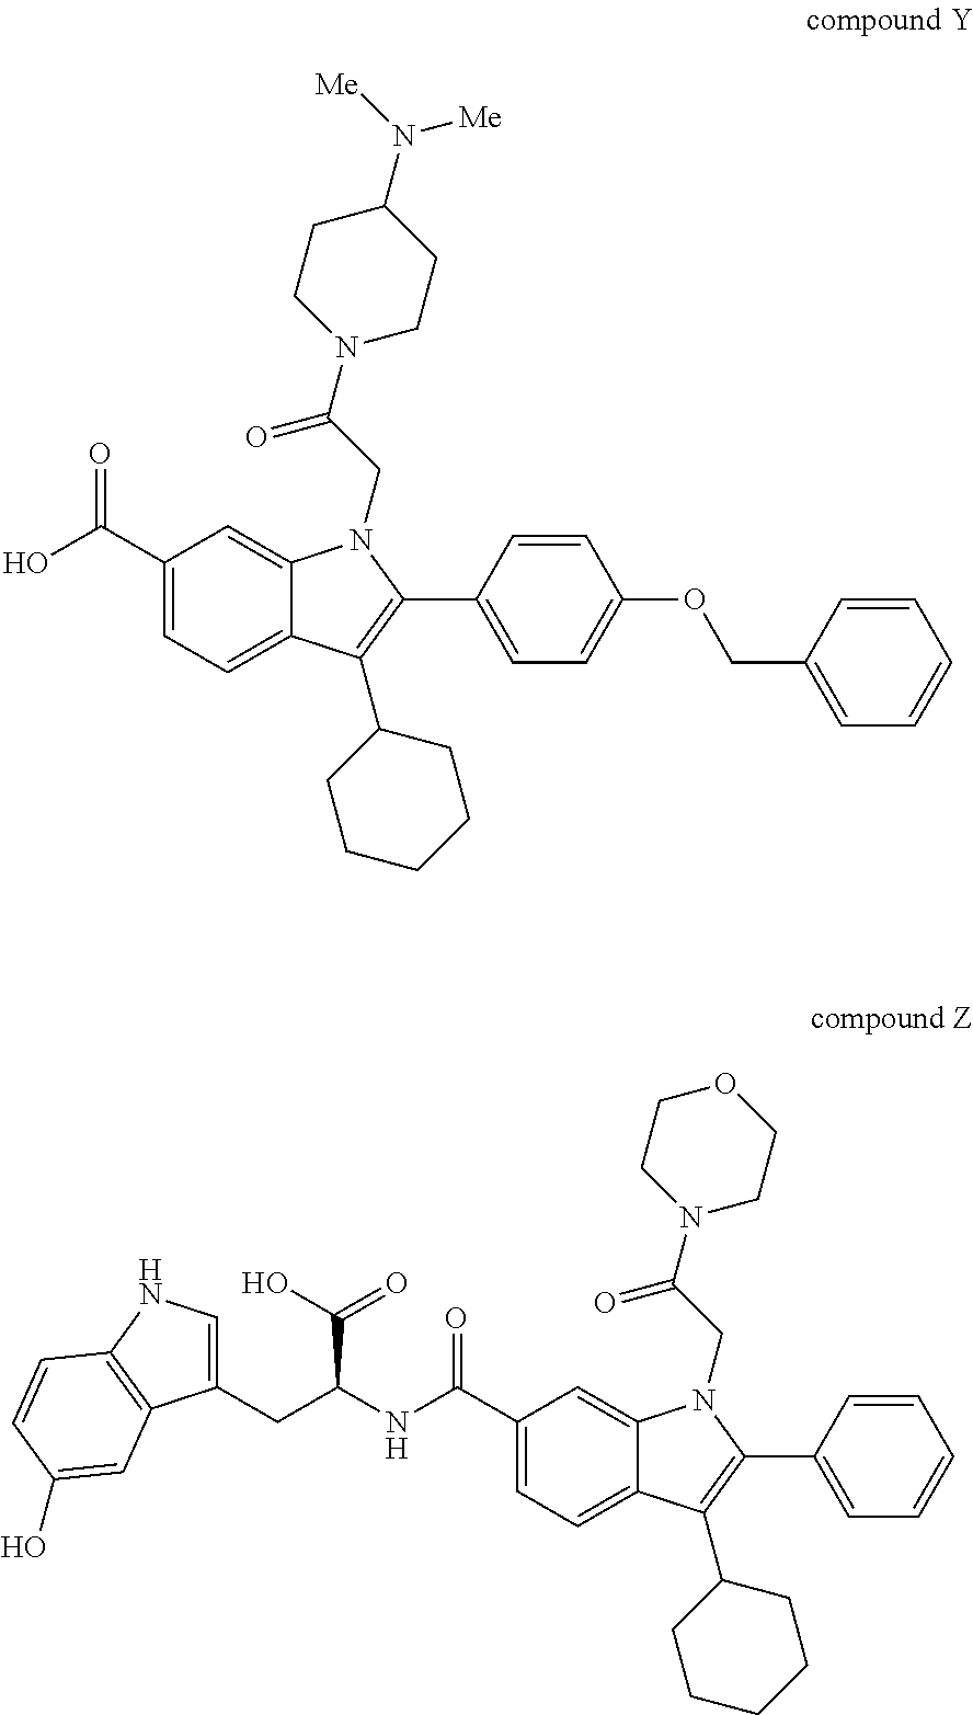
C1(C(O)=O)=CC=C2C(=C1)N(CC(N1CCC(N([Me])[Me])CC1)=O)C(C1=CC=C(OCC3=CC=CC=C3)C=C1)=C2C1CCCCC1.C1(C(NC(CC2=CNC3=C2C=C(O)C=C3)C(O)=O)=O)=CC=C2C(=C1)N(CC(N1CCOCC1)=O)C(C1=CC=CC=C1)=C2C1CCCCC1
